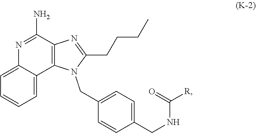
N1=C(CCCC)N(CC2=CC=C(CNC([R])=O)C=C2)C2=C1C(N)=NC1=CC=CC=C12
